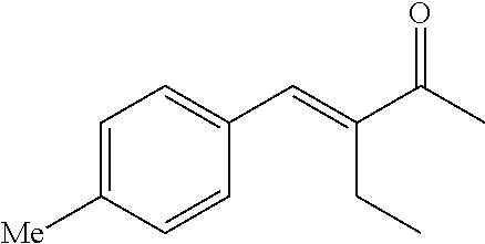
C1=C([Me])C=CC(C=C(C(C)=O)CC)=C1
